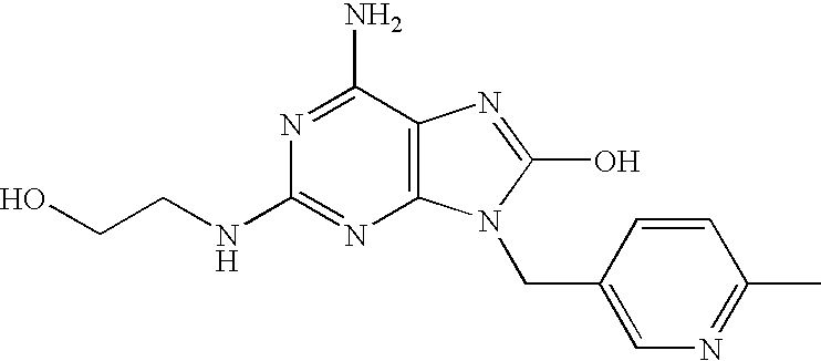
C12=C(C(N)=NC(NCCO)=N1)N=C(O)N2CC1=CN=C(C)C=C1
